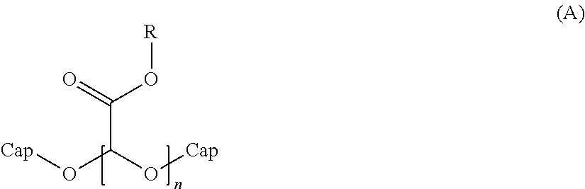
C(C(O[Cap])O[Cap])(=O)O[R]
